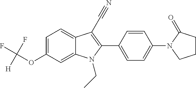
C1=C2C(=CC=C1OC(F)(F)[H])C(C#N)=C(C1=CC=C(N3CCCC3=O)C=C1)N2CC
